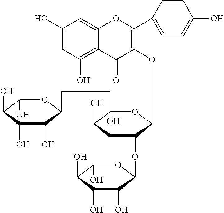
C1(O)=CC(O)=C2C(=C1)OC(C1=CC=C(O)C=C1)=C(OC1C(OC3OC(O)C(O)C(O)C3O)C(O)C(O)C(CCC3C(O)C(O)C(O)C(O)O3)O1)C2=O
